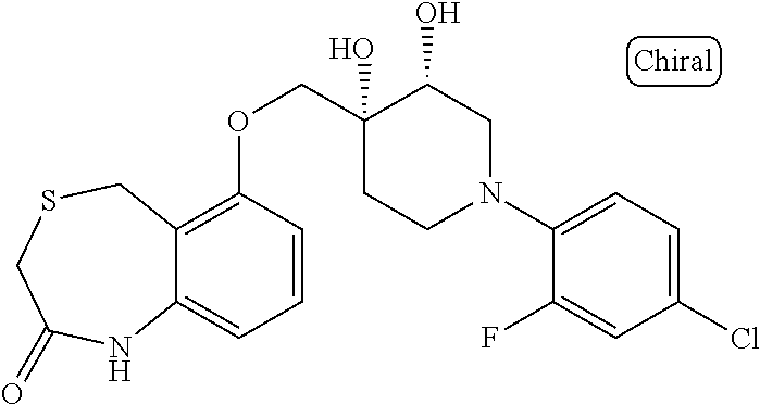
C1(N2CC(O)C(O)(COC3=C4C(=CC=C3)NC(=O)CSC4)CC2)=CC=C(Cl)C=C1F
